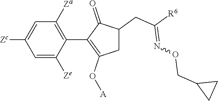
C1=C([Ze])C(C2=C(O[A])CC(CC([R6])=NOCC3CC3)C2=O)=C([Za])C=C1[Zc]
